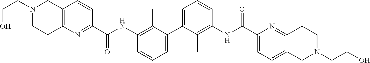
C1=CC=C(C2=CC=CC(NC(=O)C3=NC4=C(C=C3)CN(CCO)CC4)=C2C)C(C)=C1NC(=O)C1=CC=C2C(=N1)CCN(CCO)C2
